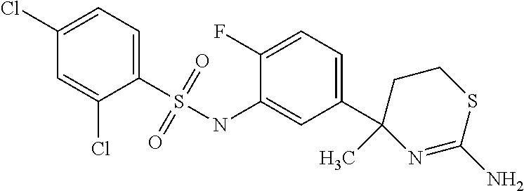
C1(S(NC2=CC(C3(C)N=C(N)SCC3)=CC=C2F)(=O)=O)=CC=C(Cl)C=C1Cl
